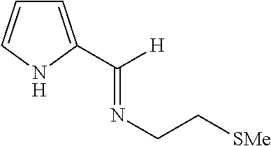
C1=C(C([H])=NCC[SMe])NC=C1
